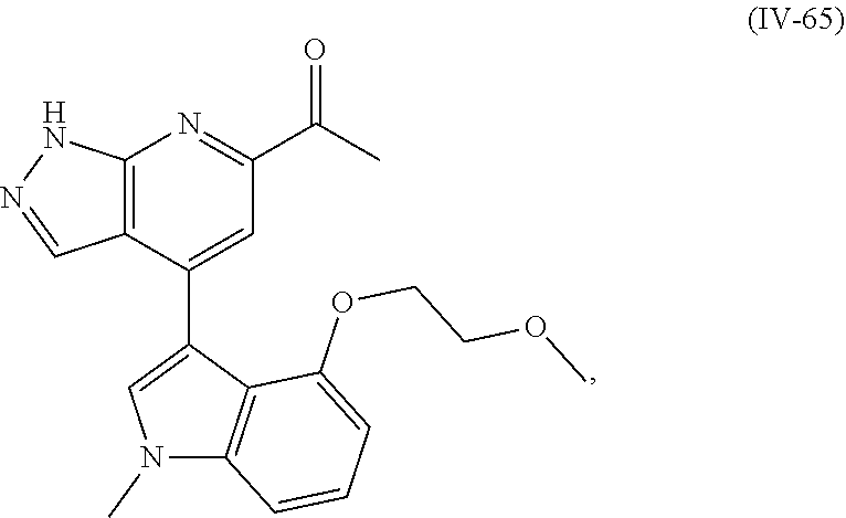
C12=C(C(C3=CN(C)C4=C3C(OCCOC)=CC=C4)=CC(C(C)=O)=N1)C=NN2
